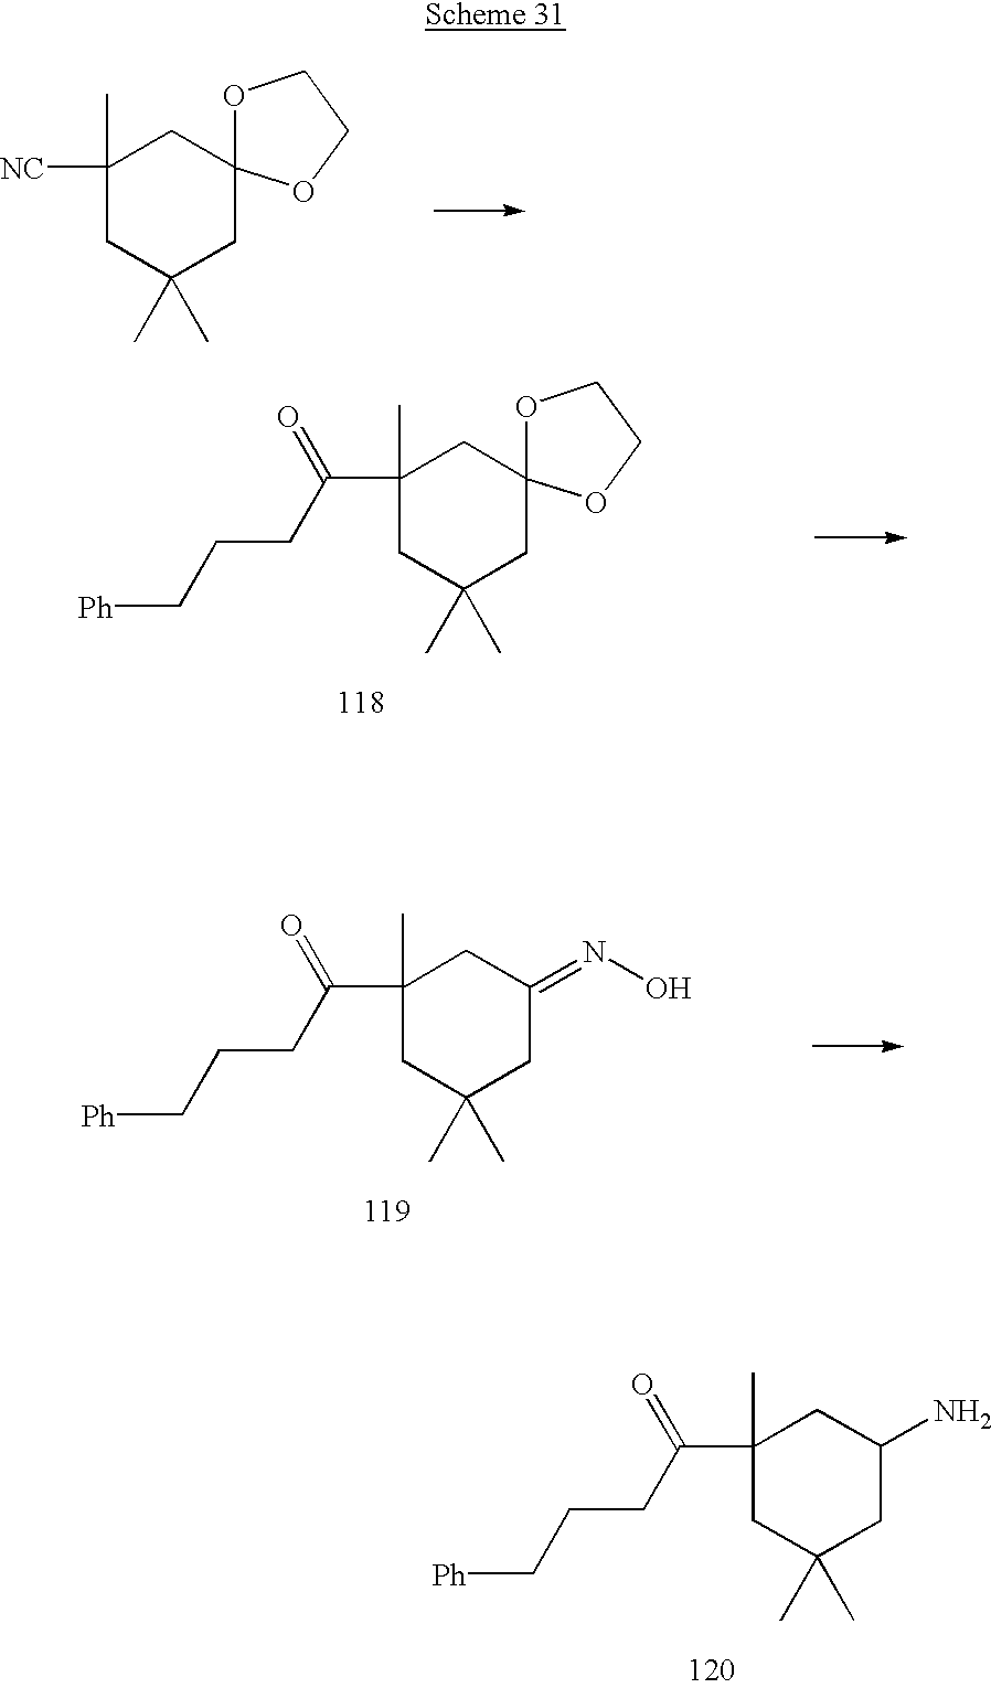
C1(C)([NC])CC(C)(C)CC2(C1)OCCO2.C1(C)(C(CCC[Ph])=O)CC(C)(C)CC2(C1)OCCO2.C1(C)(C(CCC[Ph])=O)CC(C)(C)CC(=NO)C1.C1(C)(C(CCC[Ph])=O)CC(C)(C)CC(N)C1
